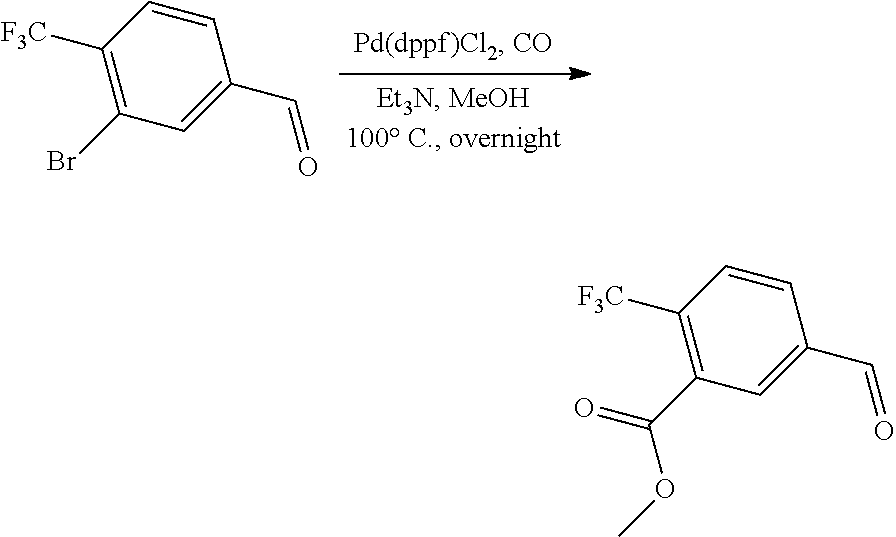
C1=CC([F3C])=C(Br)C=C1C=O.C1=CC([F3C])=C(C(=O)OC)C=C1C=O
